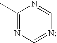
C1(C)=NC=NC=N1
